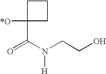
C1C([*O])(C(N(CCO)[H])=O)CC1
